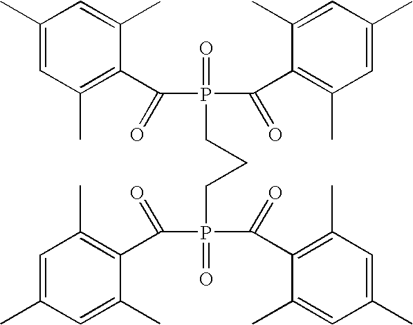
C1(C)=CC(C)=C(C(P(=O)(C(C2=C(C)C=C(C)C=C2C)=O)CCCP(C(=O)C2=C(C)C=C(C)C=C2C)(C(C2=C(C)C=C(C)C=C2C)=O)=O)=O)C(C)=C1
